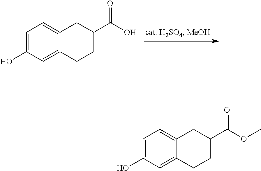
C1=C(O)C=C2C(=C1)CC(C(O)=O)CC2.C1=C(O)C=C2C(=C1)CC(C(OC)=O)CC2
